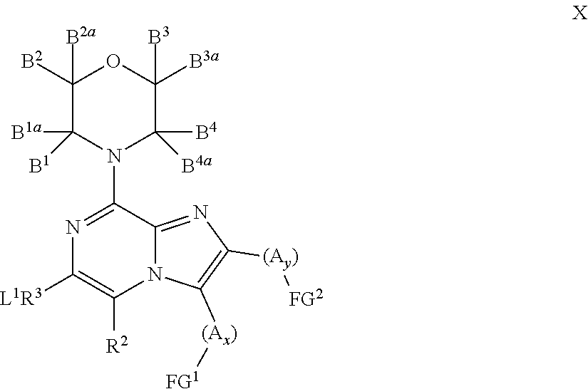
C1([B2])([B2a])C([B1])([B1a])N(C2=NC([L1R3])=C([R2])N3C2=NC([(Ay)][FG2])=C3[(Ax)][FG1])C([B4a])([B4])C([B3a])([B3])O1
